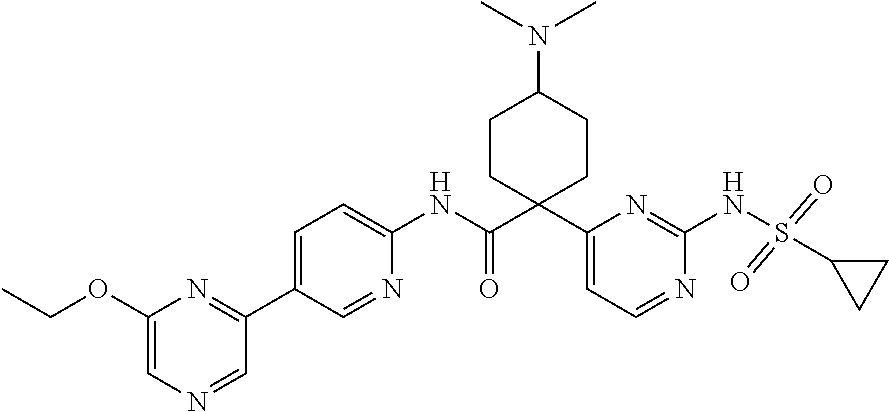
N1=CC(C2=CC=C(NC(C3(C4=CC=NC(NS(C5CC5)(=O)=O)=N4)CCC(N(C)C)CC3)=O)N=C2)=NC(OCC)=C1
